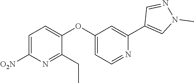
C1=C([O2N])N=C(CC)C(OC2=CC=NC(C3=CN(C)N=C3)=C2)=C1
